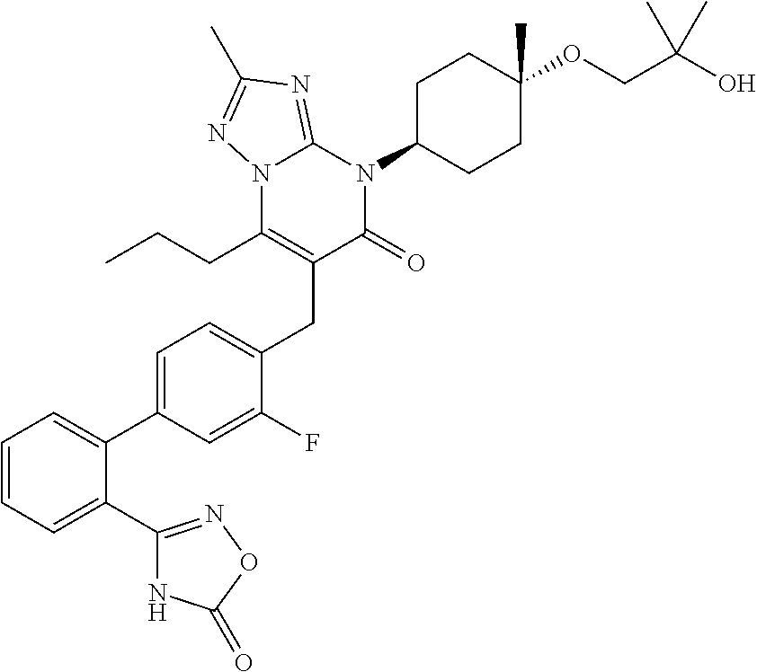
C1=CC=C(C2=NOC(=O)N2)C(C2=CC=C(CC3=C(CCC)N4C(=NC(C)=N4)N(C4CCC(OCC(O)(C)C)(C)CC4)C3=O)C(F)=C2)=C1
